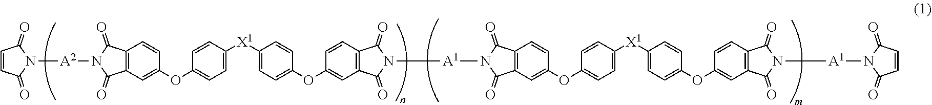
C1=CC(=O)N([A2]N2C(=O)C3=C(C2=O)C=CC(OC2=CC=C([X1]C4=CC=C(OC5=CC6=C(C=C5)C(=O)N([A1]N5C(=O)C7=C(C5=O)C=CC(OC5=CC=C([X1]C8=CC=C(OC9=CC%10=C(C=C9)C(=O)N([A1]N9C(=O)C=CC9=O)C%10=O)C=C8)C=C5)=C7)C6=O)C=C4)C=C2)=C3)C1=O
